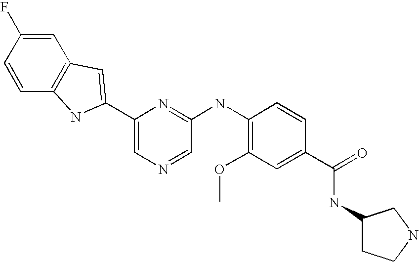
C1=C(F)C=CC2=C1C=C(C1=CN=CC(NC3=C(OC)C=C(C(=O)NC4CCNC4)C=C3)=N1)N2
